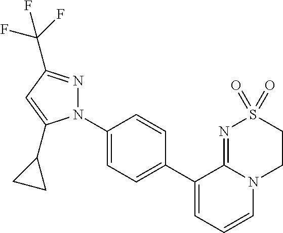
C1(C2=CC=CN3C2=NS(=O)(=O)CC3)=CC=C(N2N=C(C(F)(F)F)C=C2C2CC2)C=C1
